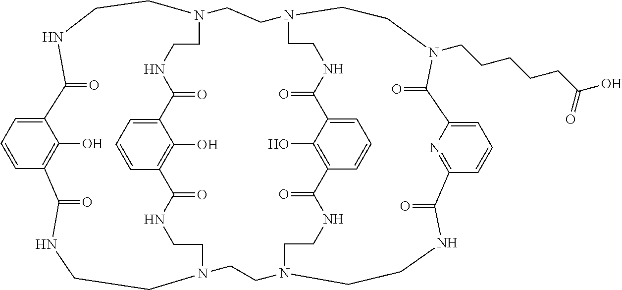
C12=CC=CC(=C1O)C(=O)NCCN1CCNC(=O)C3=C(O)C(=CC=C3)C(=O)NCCN(CCNC2=O)CCN2CCNC(=O)C3=CC=CC(=C3O)C(=O)NCCN(CCNC(=O)C3=NC(=CC=C3)C(=O)N(CCCCCC(O)=O)CC2)CC1
